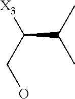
C(C(C)C)(CO)[X3]
